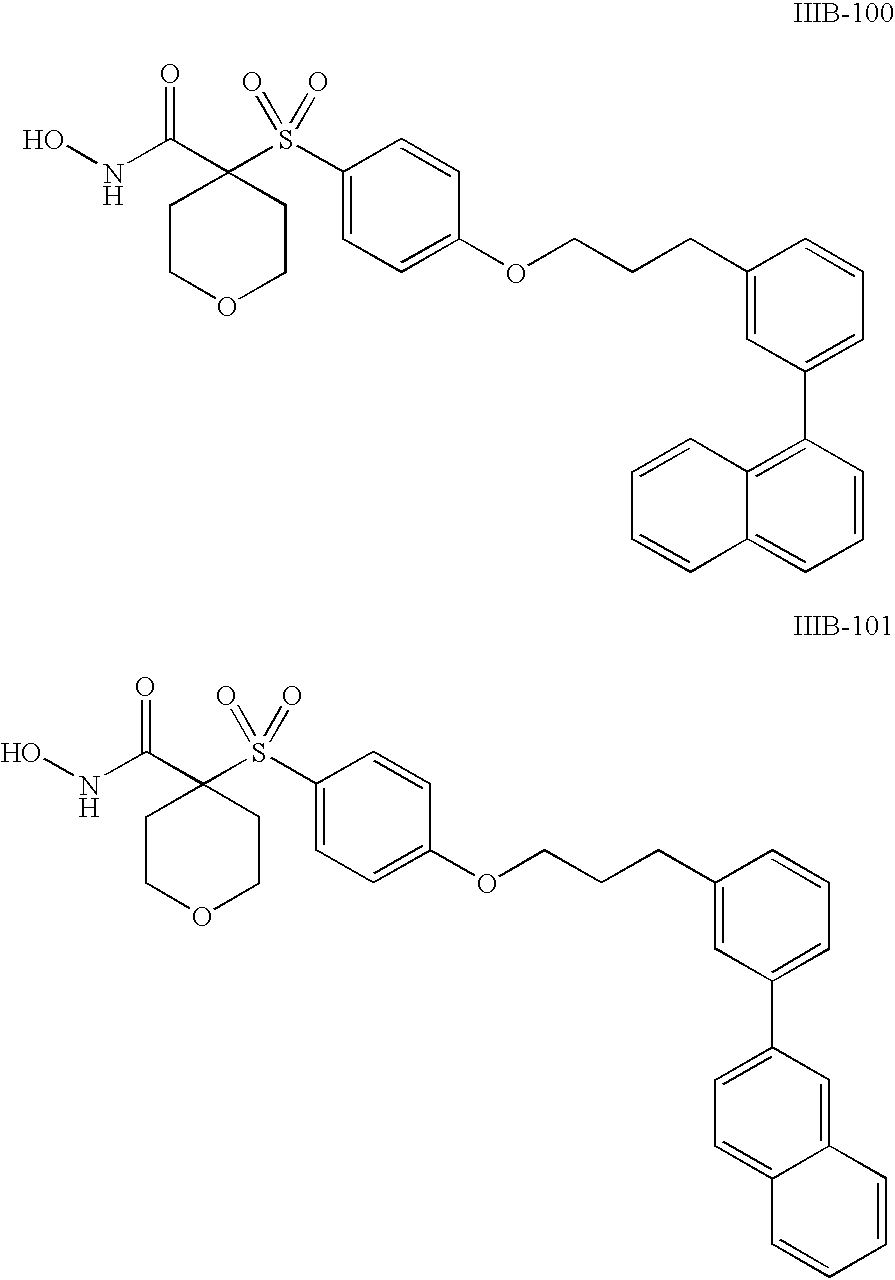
C1(S(=O)(=O)C2(C(NO)=O)CCOCC2)=CC=C(OCCCC2=CC(C3=C4C(=CC=C3)C=CC=C4)=CC=C2)C=C1.C1(S(=O)(=O)C2(C(NO)=O)CCOCC2)=CC=C(OCCCC2=CC(C3=CC=C4C(=C3)C=CC=C4)=CC=C2)C=C1
